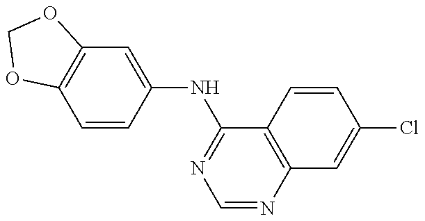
C1=CC(NC2=NC=NC3=C2C=CC(Cl)=C3)=CC2=C1OCO2
